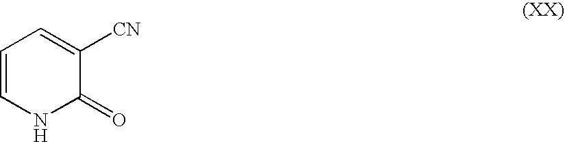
C1=CNC(=O)C([CN])=C1
